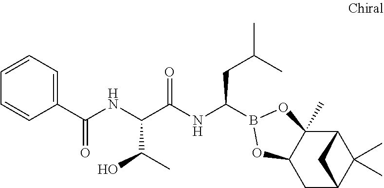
C12C3(C)C(CC(C1(C)C)C2)OB(C(NC(C(NC(=O)C1=CC=CC=C1)C(C)O)=O)CC(C)C)O3
